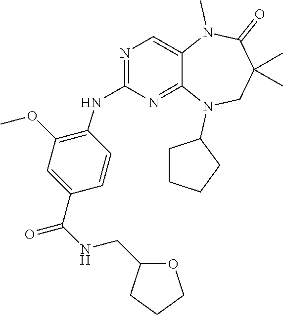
C1=CC(C(NCC2OCCC2)=O)=CC(OC)=C1NC1=NC=C2C(=N1)N(C1CCCC1)CC(C)(C)C(=O)N2C
